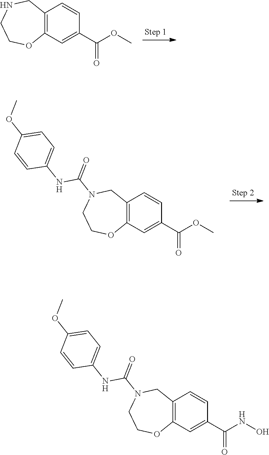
C1=C(C(=O)OC)C=CC2=C1OCCNC2.C1=CC(NC(N2CC3=C(C=C(C(OC)=O)C=C3)OCC2)=O)=CC=C1OC.C1=CC(NC(N2CC3=C(C=C(C(NO)=O)C=C3)OCC2)=O)=CC=C1OC
